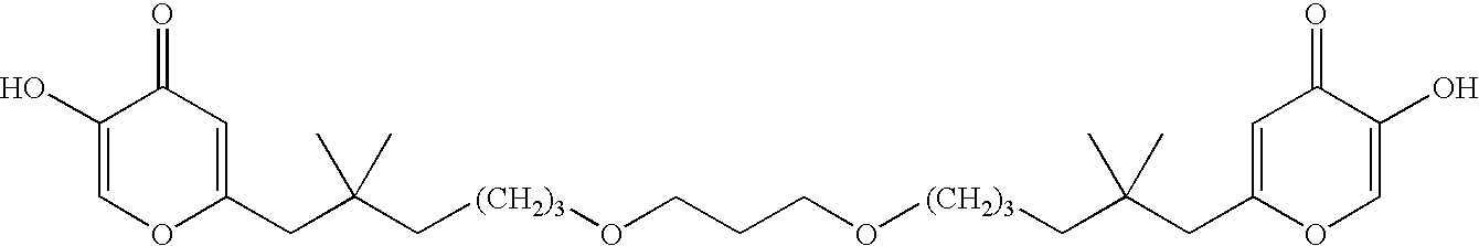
C(C(C[(CH2)3]OCCCO[(CH2)3]CC(CC1=CC(=O)C(O)=CO1)(C)C)(C)C)C1=CC(=O)C(O)=CO1
